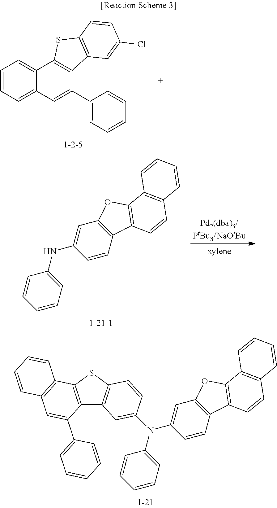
C1=CC=C2C(=C1)C1=C(C(C3=CC=CC=C3)=C2)C2=C(S1)C=CC(Cl)=C2.C1=C(NC2=CC3=C(C=C2)C2=C(O3)C3=C(C=C2)C=CC=C3)C=CC=C1.C1(N(C2=CC3=C(C=C2)C2=C(O3)C3=C(C=C2)C=CC=C3)C2=CC3=C(SC4=C3C(C3=CC=CC=C3)=CC3=C4C=CC=C3)C=C2)=CC=CC=C1
